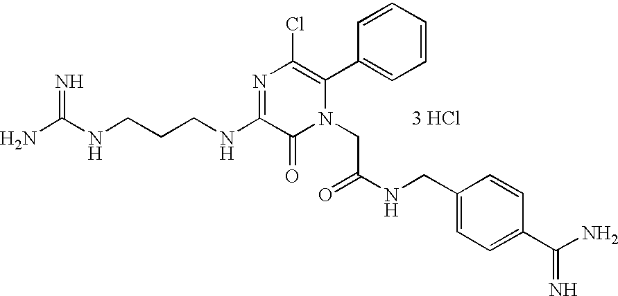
[3 HCl].C(CCNC1=NC(Cl)=C(C2=CC=CC=C2)N(CC(NCC2=CC=C(C(N)=N)C=C2)=O)C1=O)NC(N)=N
